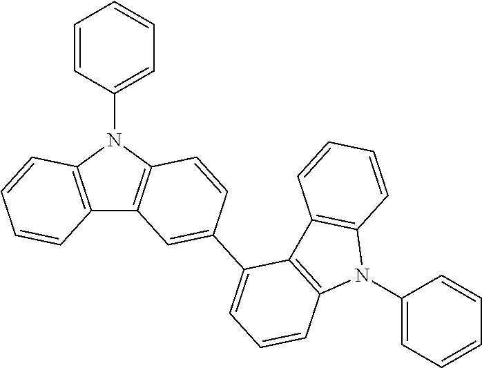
C12=C(N(C3=CC=CC=C3)C3=C1C=C(C1=CC=CC4=C1C1=C(N4C4=CC=CC=C4)C=CC=C1)C=C3)C=CC=C2
